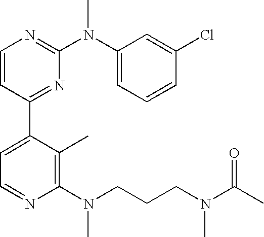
C1=CC(C2=CC=NC(N(CCCN(C)C(C)=O)C)=C2C)=NC(N(C2=CC=CC(Cl)=C2)C)=N1
